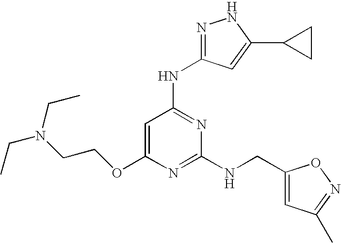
C1=C(OCCN(CC)CC)N=C(NCC2=CC(C)=NO2)N=C1NC1=NNC(C2CC2)=C1
